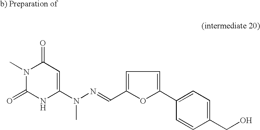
C1(=O)N(C)C(=O)NC(N(N=CC2=CC=C(C3=CC=C(CO)C=C3)O2)C)=C1
